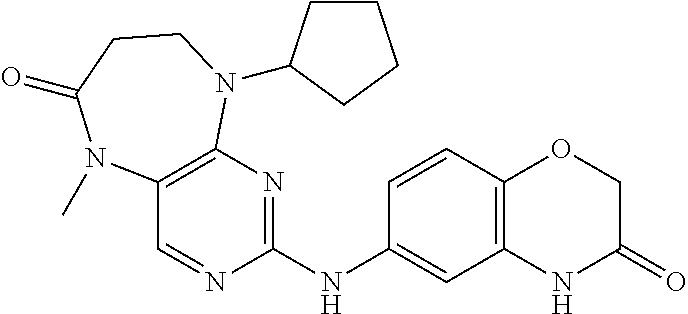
C1(NC2=NC3=C(C=N2)N(C)C(=O)CCN3C2CCCC2)=CC2=C(C=C1)OCC(=O)N2
